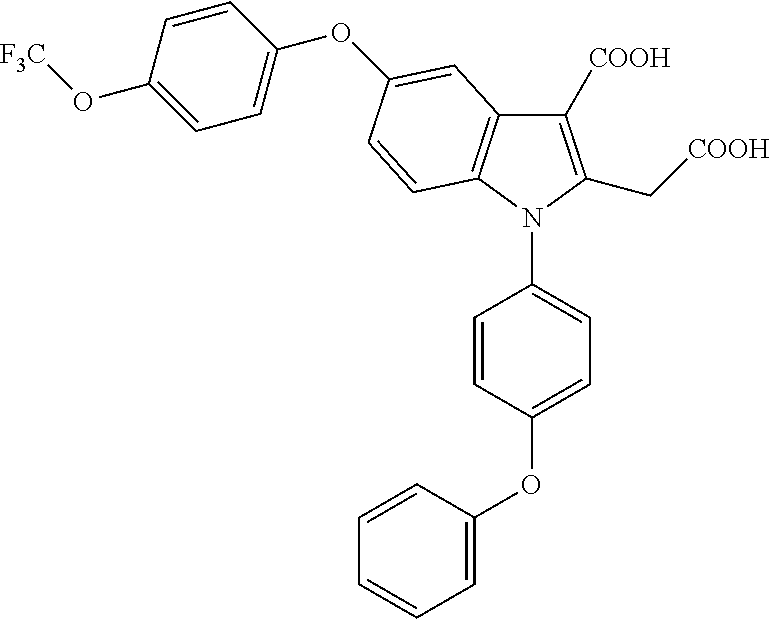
C1([COOH])=C(C[COOH])N(C2=CC=C(OC3=CC=CC=C3)C=C2)C2=C1C=C(OC1=CC=C(O[F3C])C=C1)C=C2
